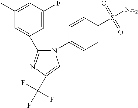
C1(C(F)(F)F)=CN(C2=CC=C(S(N)(=O)=O)C=C2)C(C2=CC(C)=CC(F)=C2)=N1
